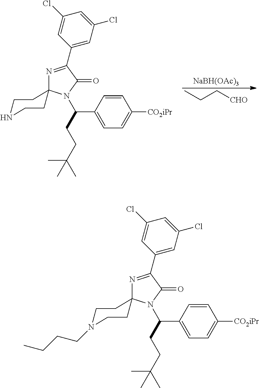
[NaBH(OAc)3].CCC[CHO].C1(C2=NC3(CCNCC3)N(C(C3=CC=C([CO2iPr])C=C3)CCC(C)(C)C)C2=O)=CC(Cl)=CC(Cl)=C1.C1(C2=NC3(CCN(CCCC)CC3)N(C(C3=CC=C([CO2iPr])C=C3)CCC(C)(C)C)C2=O)=CC(Cl)=CC(Cl)=C1
